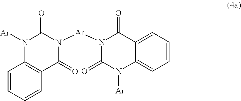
C1=CC=C2C(=C1)C(=O)N([Ar]N1C(=O)C3=C(C=CC=C3)N([Ar])C1=O)C(=O)N2[Ar]
